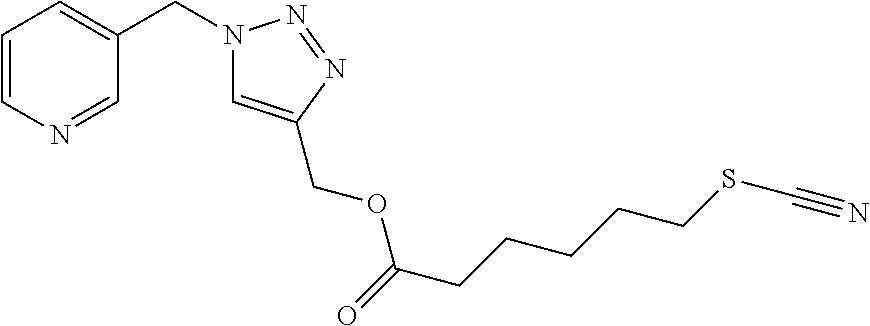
C(OC(CCCCCSC#N)=O)C1=CN(CC2=CC=CN=C2)N=N1
